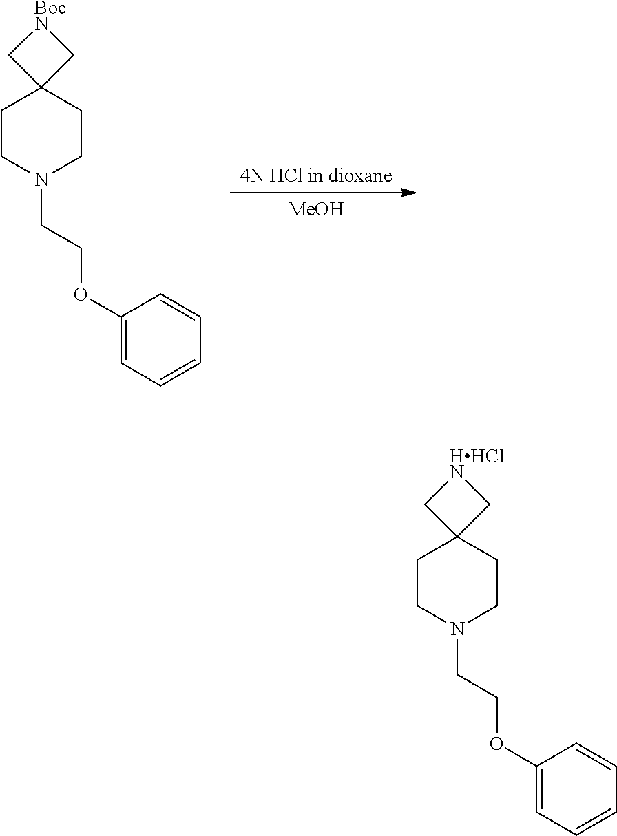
C1(OCCN2CCC3(CC2)C[HHClN]C3)=CC=CC=C1.[MeOH].[4N HCl in dioxane].C1(OCCN2CCC3(CC2)C[BocN]C3)=CC=CC=C1
